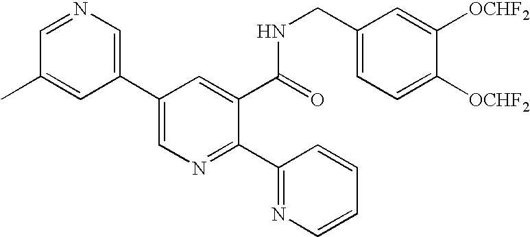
C1=NC=C(C2=CN=C(C3=NC=CC=C3)C(C(=O)NCC3=CC=C([OCHF2])C([OCHF2])=C3)=C2)C=C1C
